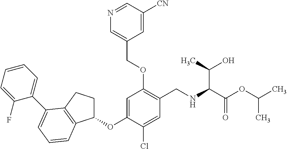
C1=C(OC2CCC3=C2C=CC=C3C2=CC=CC=C2F)C(Cl)=CC(CNC(C(=O)OC(C)C)C(C)O)=C1OCC1=CN=CC([CN])=C1
